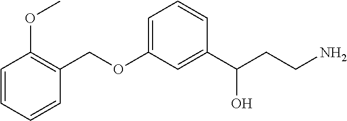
O(C1=CC=CC(C(CCN)O)=C1)CC1=C(OC)C=CC=C1
